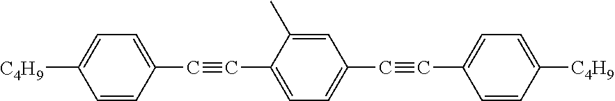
C1=CC(C#CC2=CC=C(C#CC3=CC=C([C4H9])C=C3)C=C2C)=CC=C1[C4H9]
